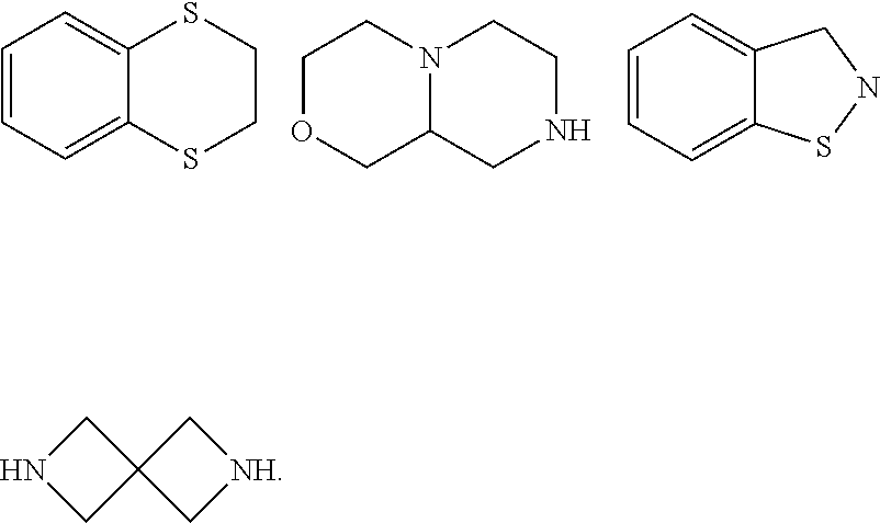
C1=CC=C2C(=C1)SCCS2.C1OCC2N(C1)CCNC2.C1=CC=C2C(=C1)CNS2.C1NCC12C[NH]C2
